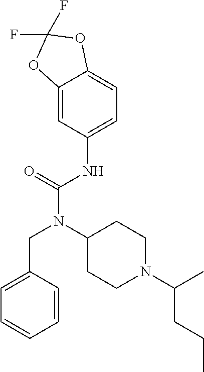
C1=C(CN(C(NC2=CC=C3C(=C2)OC(F)(F)O3)=O)C2CCN(C(CCC)C)CC2)C=CC=C1
